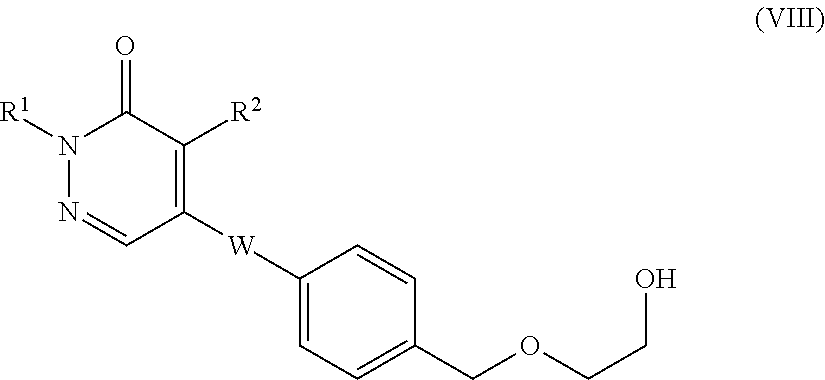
N1([R1])N=CC([W]C2=CC=C(COCCO)C=C2)=C([R2])C1=O
